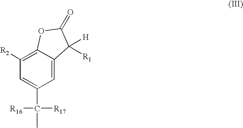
C12=C([R2])C=C(C([R17])([R16])C)C=C1C([H])([R1])C(=O)O2
